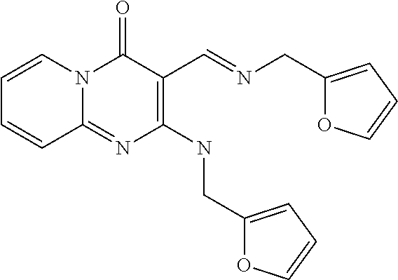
C1=CN2C(=NC(NCC3=CC=CO3)=C(C=NCC3=CC=CO3)C2=O)C=C1
